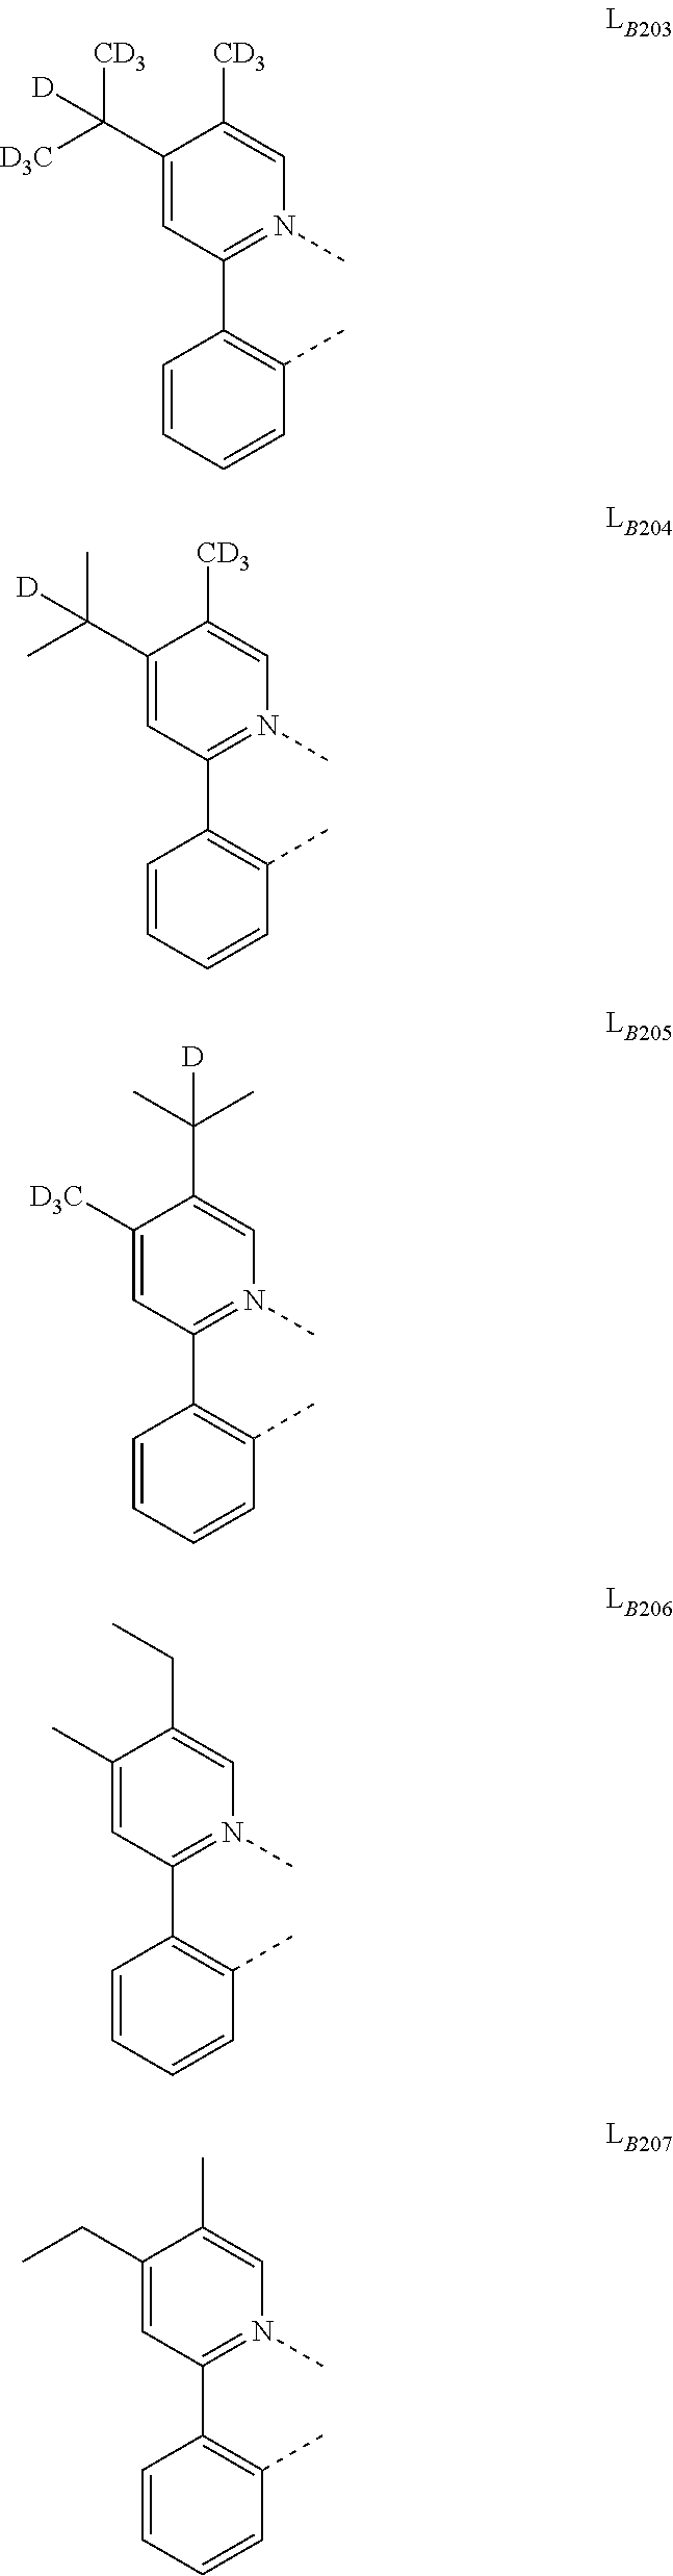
C1=CC=CC(C)=C1C1=N(C)C=C([CD3])C(C([D3C])([CD3])[D])=C1.C1=CC=CC(C)=C1C1=N(C)C=C([CD3])C(C(C)(C)[D])=C1.C1=CC=CC(C)=C1C1=N(C)C=C(C(C)(C)[D])C([D3C])=C1.C1=CC=CC(C)=C1C1=N(C)C=C(CC)C(C)=C1.C1=CC=CC(C)=C1C1=N(C)C=C(C)C(CC)=C1
